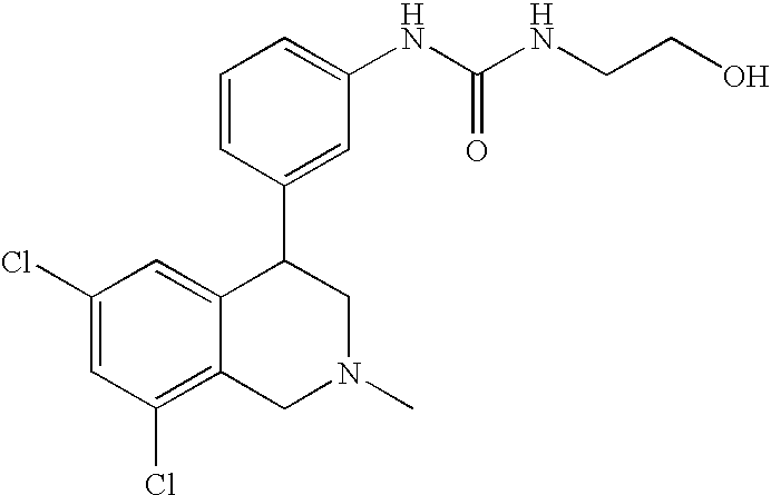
C1(Cl)=C2C(=CC(Cl)=C1)C(C1=CC(NC(NCCO)=O)=CC=C1)CN(C)C2
